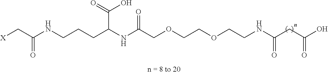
C(C(CCCNC(C[X])=O)NC(COCCOCCNC(CC(O)=O)=O)=O)(=O)O
